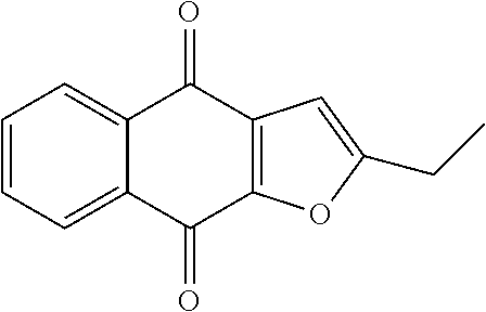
C1=CC=C2C(=C1)C(=O)C1=C(C2=O)OC(CC)=C1
